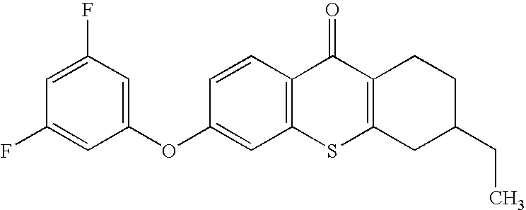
C1(OC2=CC(F)=CC(F)=C2)=CC2=C(C=C1)C(=O)C1=C(S2)CC(CC)CC1
